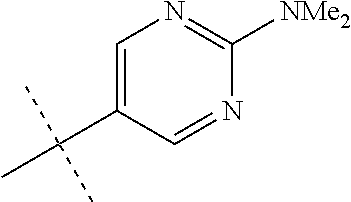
C1=C(C(C)(C)C)C=NC([NMe2])=N1
